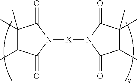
C1(C)(C)C(C)C(=O)N([X]N2C(=O)C(C)(C)C(C)C2=O)C1=O
